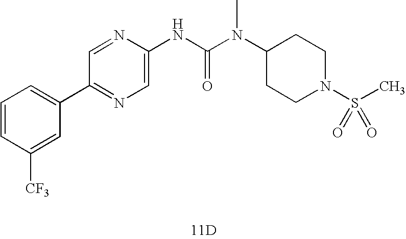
[11D].C1(C2=CC=CC([CF3])=C2)=NC=C(NC(N(C)C2CCN(S(=O)(C)=O)CC2)=O)N=C1
